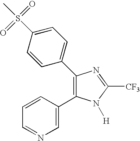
C1=CC(C2=C(C3=CC=C(S(=O)(=O)C)C=C3)N=C([CF3])N2[H])=CN=C1
